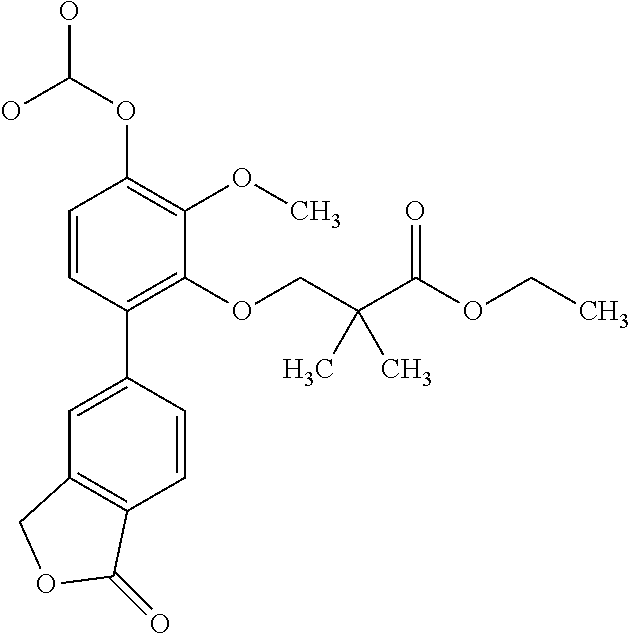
C1=CC(C2=CC3=C(C=C2)C(=O)OC3)=C(OCC(C(OCC)=O)(C)C)C(OC)=C1OC(O)O
